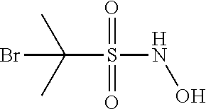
CC(C)(S(NO)(=O)=O)Br
